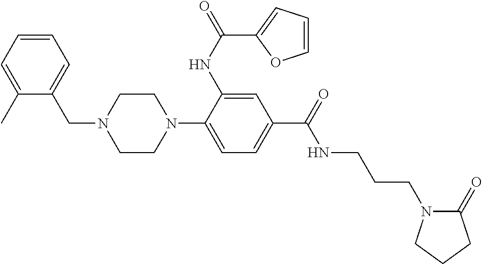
N1(C2=CC=C(C(=O)NCCCN3C(=O)CCC3)C=C2NC(=O)C2=CC=CO2)CCN(CC2=CC=CC=C2C)CC1
